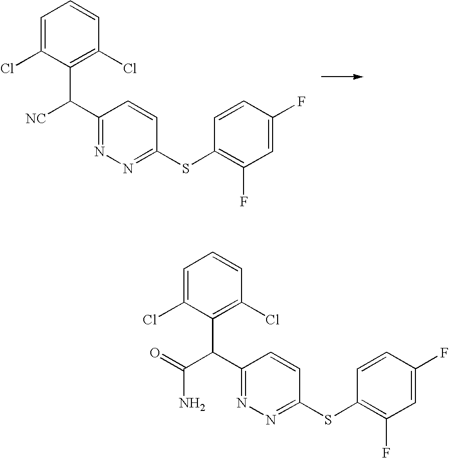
C1=C(Cl)C(C(C(=O)N)C2=NN=C(SC3=C(F)C=C(F)C=C3)C=C2)=C(Cl)C=C1.C1=C(Cl)C(C([NC])C2=NN=C(SC3=C(F)C=C(F)C=C3)C=C2)=C(Cl)C=C1
